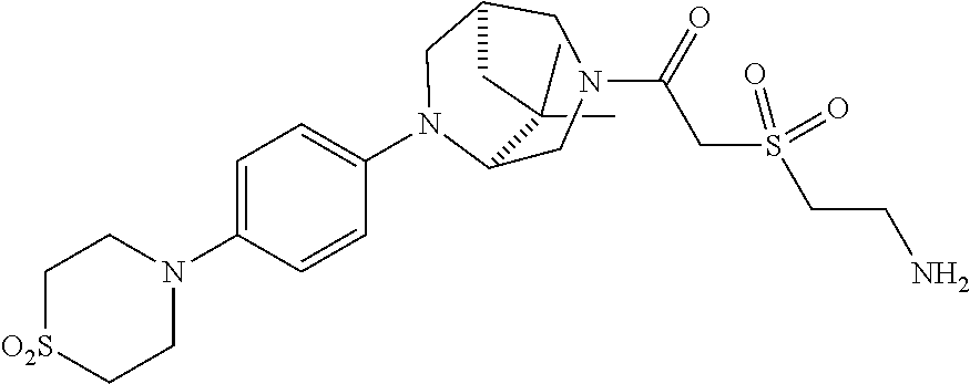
C1(C)(C)C2CN(C(=O)CS(CCN)(=O)=O)CC(CN2C2=CC=C(N3CC[O2S]CC3)C=C2)C1
